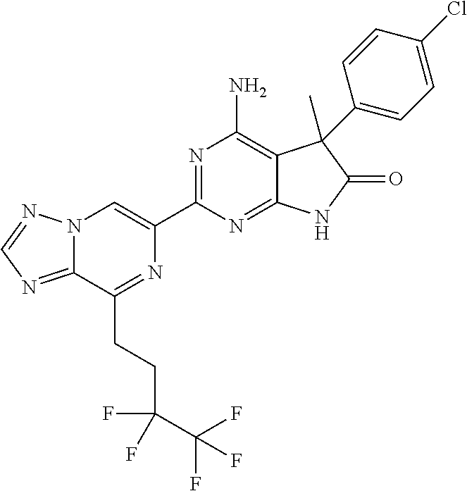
C12=NC=NN1C=C(C1=NC(N)=C3C(=N1)NC(=O)C3(C)C1=CC=C(Cl)C=C1)N=C2CCC(F)(C(F)(F)F)F
